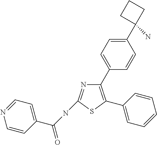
N1=C(NC(C2=CC=NC=C2)=O)SC(C2=CC=CC=C2)=C1C1=CC=C(C2(N)CCC2)C=C1
